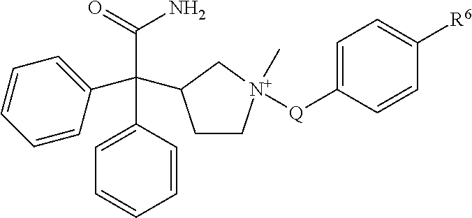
C(C1=CC=CC=C1)(C1=CC=CC=C1)(C1CC[N+]([Q]C2=CC=C([R6])C=C2)(C)C1)C(=O)N
